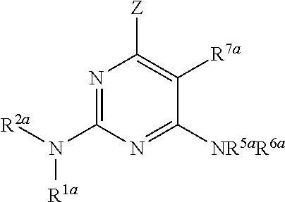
[R1a]N(C1=NC([Z])=C([R7a])C([NR5aR6a])=N1)[R2a]
